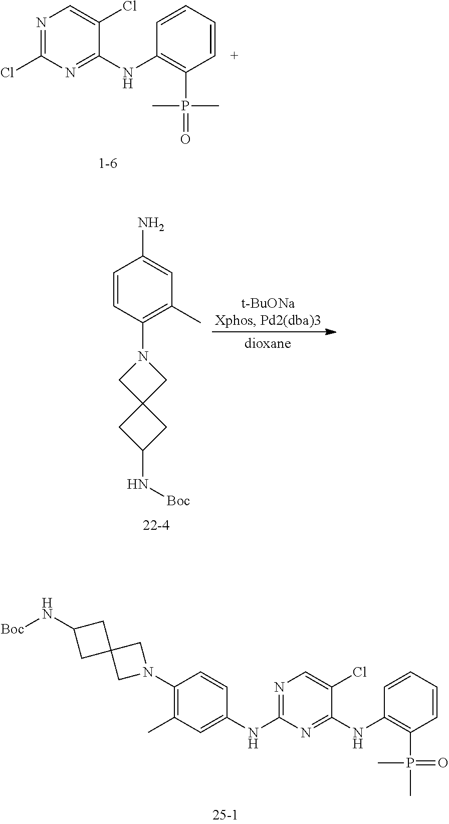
C1C2(CN(C3=C(C)C=C(NC4=NC=C(Cl)C(NC5=C(P(=O)(C)C)C=CC=C5)=N4)C=C3)C2)CC1N[Boc].C1(Cl)=NC=C(Cl)C(NC2=C(P(=O)(C)C)C=CC=C2)=N1.C1=CC(N2CC3(C2)CC(N[Boc])C3)=C(C)C=C1N
